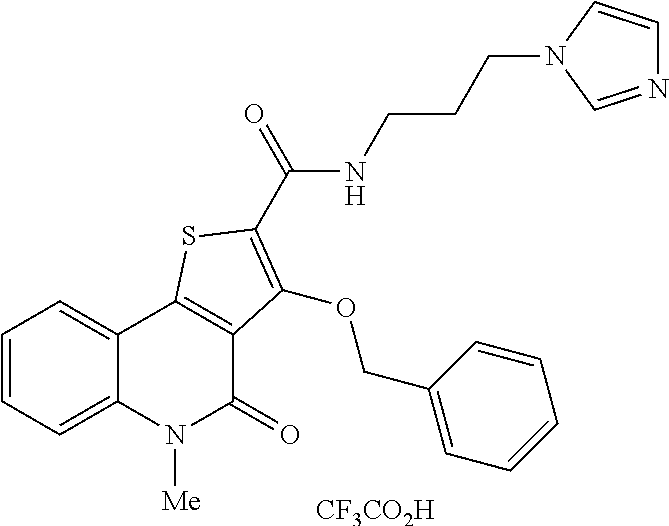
C1=CC=C2C(=C1)C1=C(C(=O)N2[Me])C(OCC2=CC=CC=C2)=C(C(NCCCN2C=NC=C2)=O)S1.[CF3CO2H]
